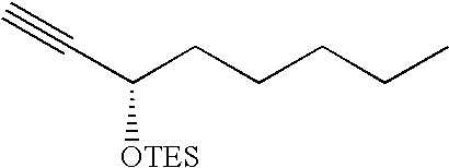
C(C(CCCCC)[OTES])#C
